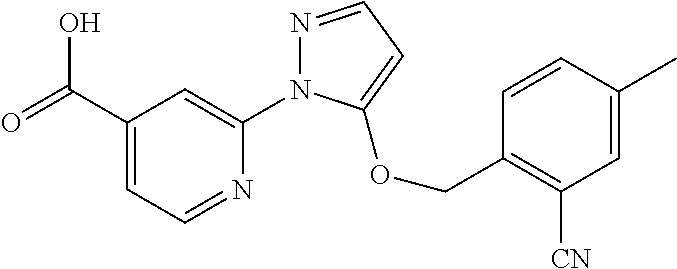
C1(C(=O)O)=CC=NC(N2N=CC=C2OCC2=C([CN])C=C(C)C=C2)=C1
